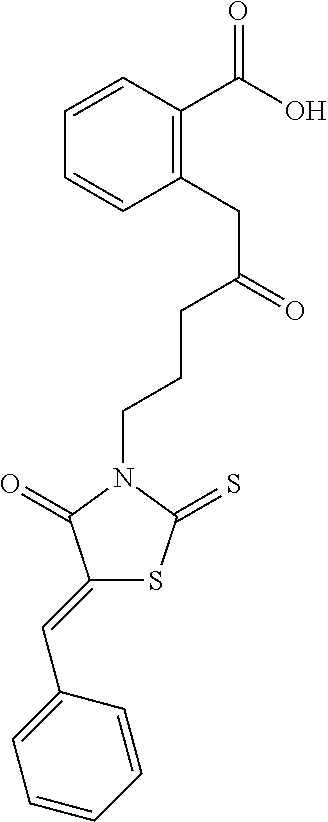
C1(CC(=O)CCCN2C(=O)C(=CC3=CC=CC=C3)SC2=S)=C(C(O)=O)C=CC=C1
